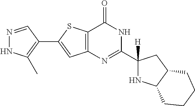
N1=CC(C2=CC3=C(S2)C(=O)NC(C2([H])NC4C(C2)CCCC4)=N3)=C(C)N1
